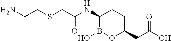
C(C(NC1B(O)OC(CC(O)=O)CC1)=O)SCCN
